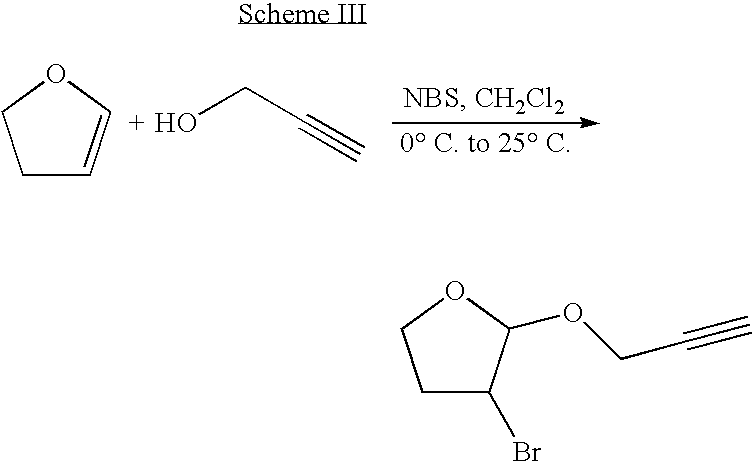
C1C=COC1.OCC#C.C1C(Br)C(OCC#C)OC1
